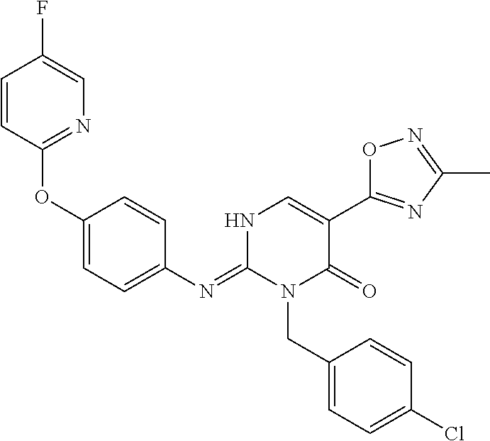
C1=CC(OC2=CC=C(N=C3N(CC4=CC=C(Cl)C=C4)C(=O)C(C4=NC(C)=NO4)=CN3)C=C2)=NC=C1F
